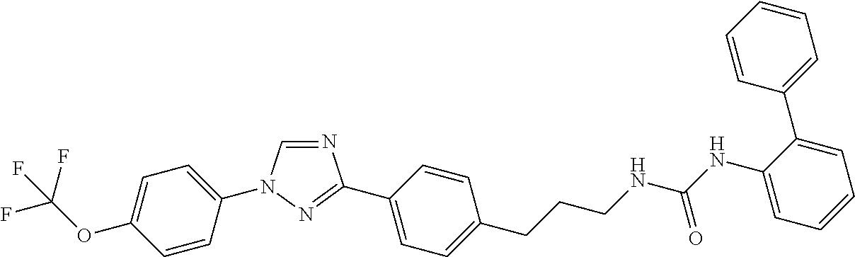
C1=C(OC(F)(F)F)C=CC(N2C=NC(C3=CC=C(CCCNC(NC4=CC=CC=C4C4=CC=CC=C4)=O)C=C3)=N2)=C1
